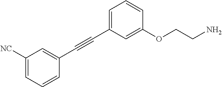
C1([NC])=CC=CC(C#CC2=CC=CC(OCCN)=C2)=C1
